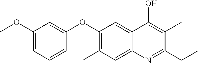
CC1=C(OC2=CC(OC)=CC=C2)C=C2C(=C1)N=C(CC)C(C)=C2O
